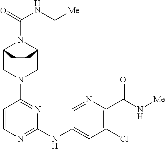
C12CN(C3=NC(NC4=CC(Cl)=C(C(N[Me])=O)N=C4)=NC=C3)CC(N1C(=O)NC[Me])CC2
